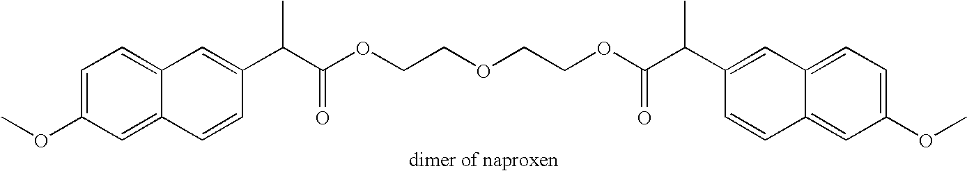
COC1=CC=C2C(=C1)C=CC(C(C(OCCOCCOC(C(C1=CC3=CC=C(OC)C=C3C=C1)C)=O)=O)C)=C2
